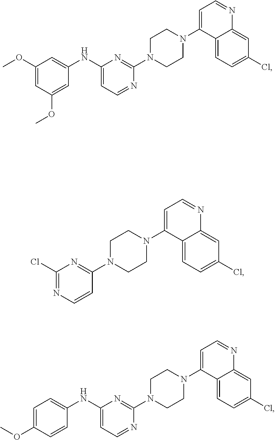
COC1=CC(OC)=CC(NC2=CC=NC(N3CCN(C4=CC=NC5=CC(Cl)=CC=C45)CC3)=N2)=C1.C1(Cl)=NC=CC(N2CCN(C3=CC=NC4=CC(Cl)=CC=C34)CC2)=N1.C1(NC2=CC=C(OC)C=C2)=CC=NC(N2CCN(C3=CC=NC4=CC(Cl)=CC=C34)CC2)=N1
